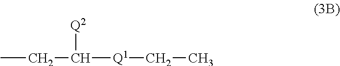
CCC([Q1]CC)[Q2]
